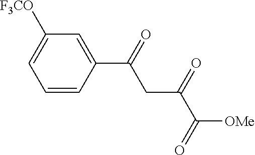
C1=C(C(=O)CC(=O)C([OMe])=O)C=CC=C1[F3CO]
